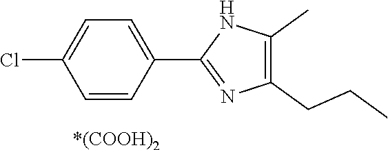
C1(C)=C(CCC)N=C(C2=CC=C(Cl)C=C2)N1.[*(COOH)2]
